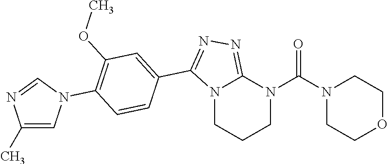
C1N(C(N2CCOCC2)=O)C2=NN=C(C3=CC(OC)=C(N4C=C(C)N=C4)C=C3)N2CC1
